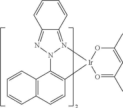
C12=C(C=CC3=C1N1N=C4C(=N1[Ir]31OC(C)=CC(C)=O1)C=CC=C4)C=CC=C2
